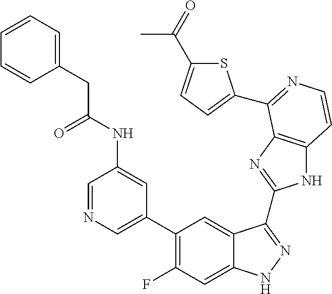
C1=C(C2=C(F)C=C3C(=C2)C(C2=NC4=C(N2)C=CN=C4C2=CC=C(C(=O)C)S2)=NN3)C=C(NC(=O)CC2=CC=CC=C2)C=N1
